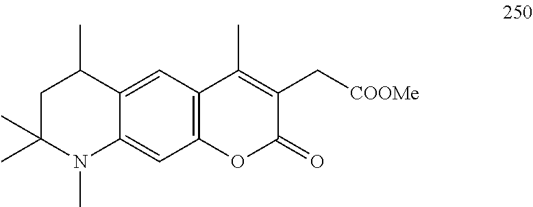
C1C(C)(C)N(C)C2=CC3=C(C=C2C1C)C(C)=C(C[COOMe])C(=O)O3
